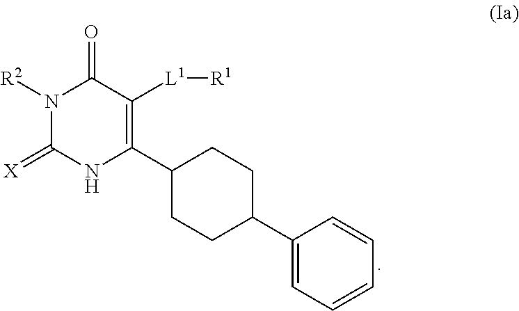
N1([R2])C(=[X])NC(C2CCC(C3=CC=CC=C3)CC2)=C([L1][R1])C1=O
